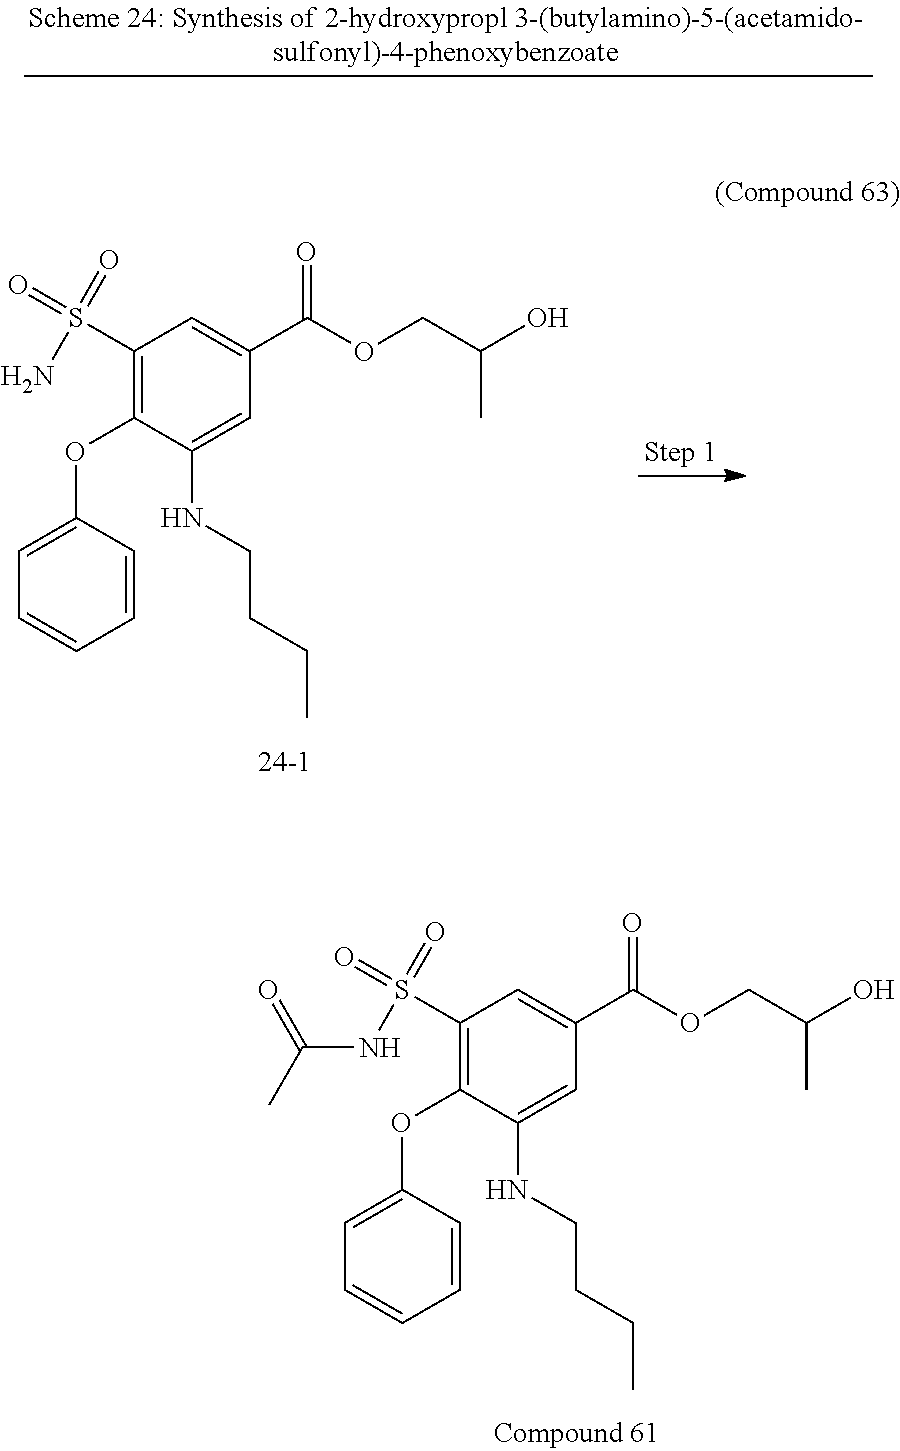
C1(S(NC(=O)C)(=O)=O)=C(OC2=CC=CC=C2)C(NCCCC)=CC(C(=O)OCC(C)O)=C1.C1(S(N)(=O)=O)=C(OC2=CC=CC=C2)C(NCCCC)=CC(C(=O)OCC(C)O)=C1
